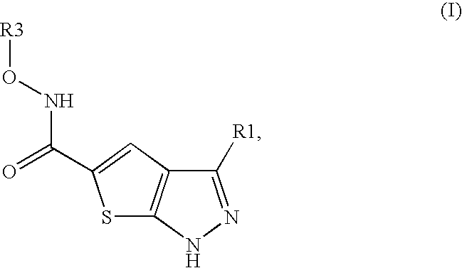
C1([R1])=NNC2=C1C=C(C(=O)NO[R3])S2
